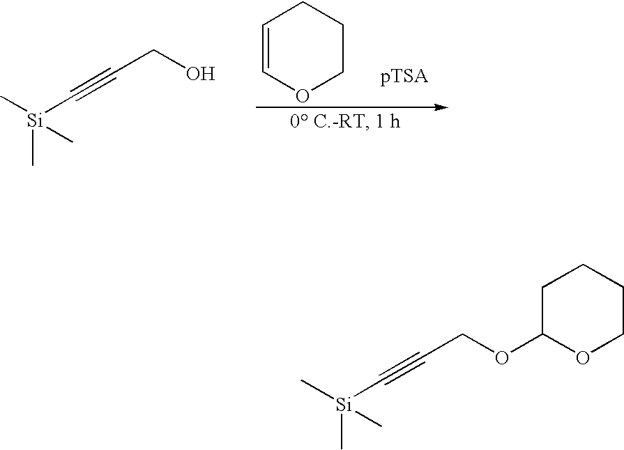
C1=COCCC1.[pTSA].OCC#C[Si](C)(C)C.C1C(OCC#C[Si](C)(C)C)OCCC1
